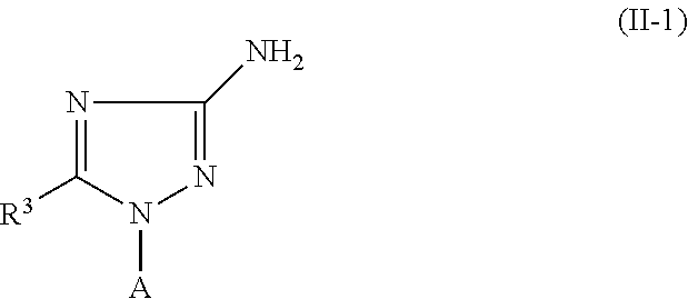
N1=C([R3])N([A])N=C1N
